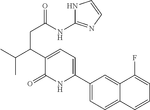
C1(C2=CC=C(C(CC(=O)NC3=NC=CN3)C(C)C)C(=O)N2)=CC=C2C(=C1)C(F)=CC=C2
